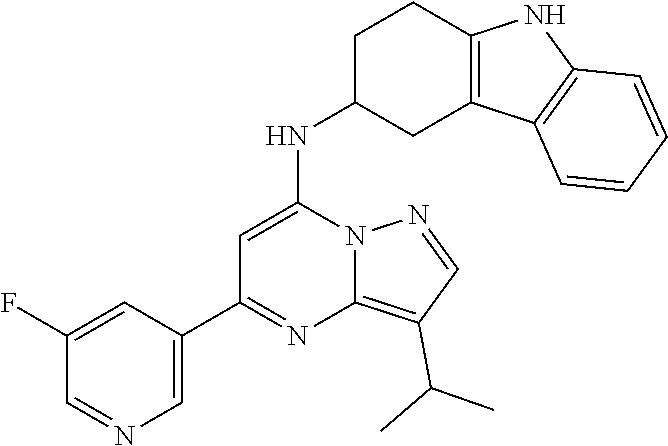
C1(C2=NC3=C(C(C)C)C=NN3C(NC3CC4=C(NC5=C4C=CC=C5)CC3)=C2)=CN=CC(F)=C1
